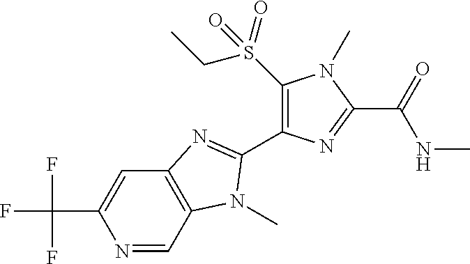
N1=CC2=C(C=C1C(F)(F)F)N=C(C1=C(S(CC)(=O)=O)N(C)C(C(NC)=O)=N1)N2C
